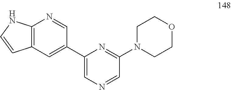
C12=C(NC=C1)N=CC(C1=CN=CC(N3CCOCC3)=N1)=C2
